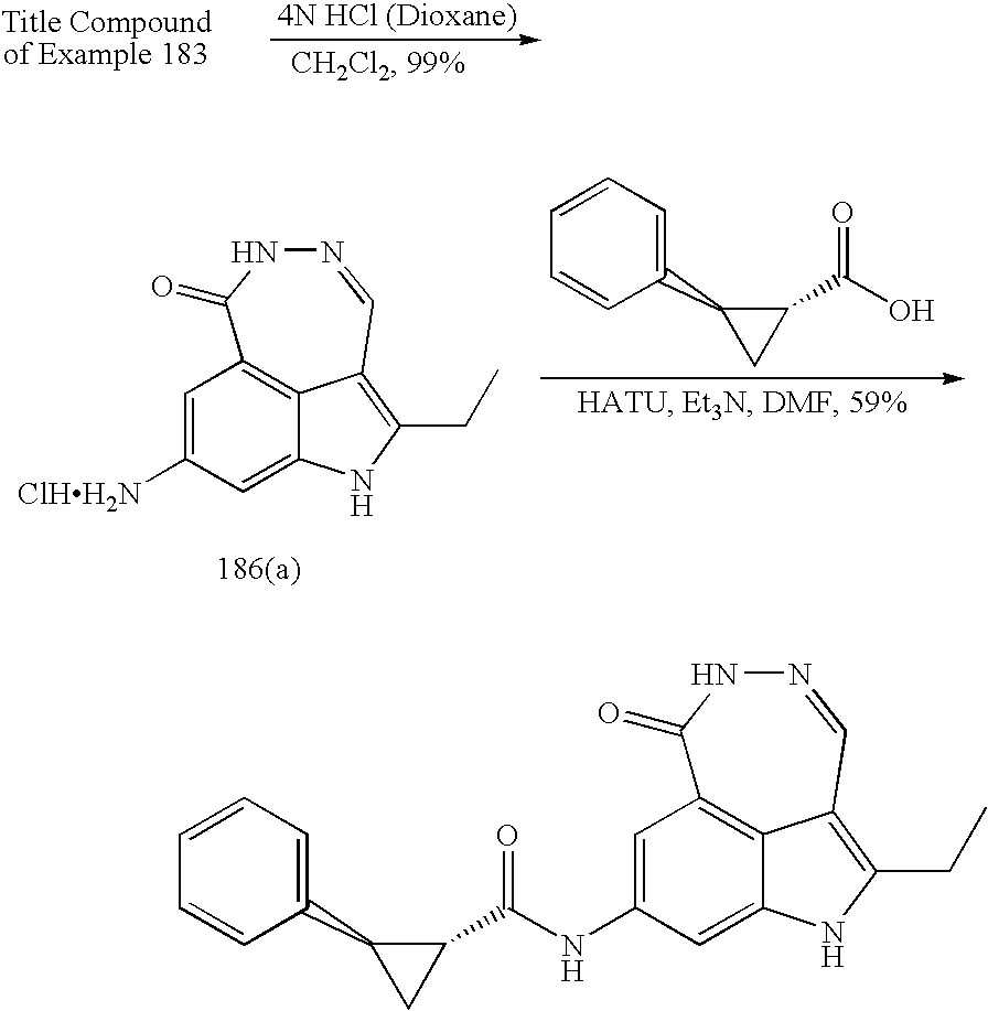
OC(C1C(C2=CC=CC=C2)C1)=O.C1=C([ClHH2N])C=C2NC(CC)=C3C2=C1C(=O)NN=C3.C1=C(NC(C2C(C3=CC=CC=C3)C2)=O)C=C2NC(CC)=C3C2=C1C(=O)NN=C3
